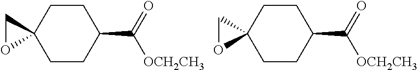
C1CC2(CCC1C(=O)[OCH2CH3])CO2.C1CC2(CCC1C(=O)[OCH2CH3])CO2
